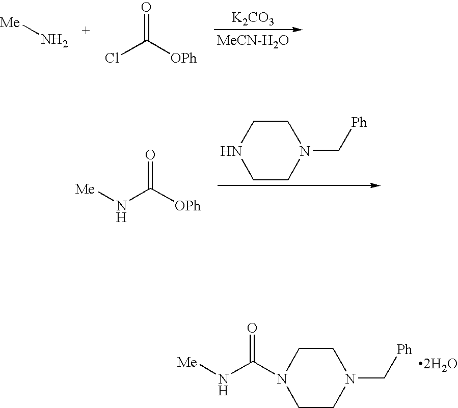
[Me]N.O=C([OPh])Cl.[K2CO3].O=C([OPh])N[Me].C1CN(C[Ph])CCN1.O=C(N[Me])N1CCN(C[Ph])CC1.[2H2O]
